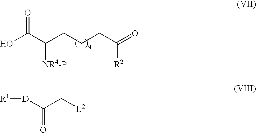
OC(C(CCCC(=O)[R2])[NR4-P])=O.[R1][D]C(=O)C[L2]
